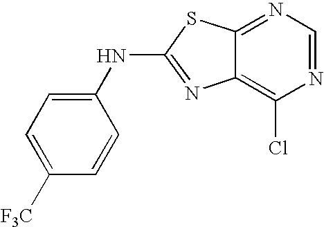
C12=C(Cl)N=CN=C1SC(NC1=CC=C([F3C])C=C1)=N2
